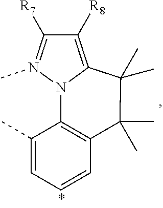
C1([R7])=N(C)N2C(=C1[R8])C(C)(C)C(C)(C)C1=C2C(C)=CC=C1
